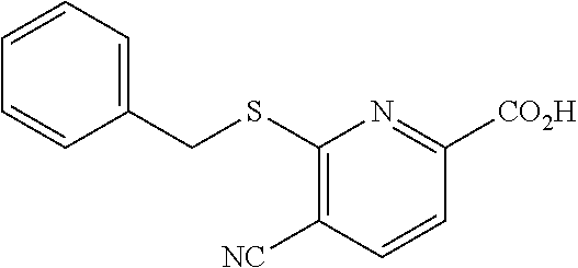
C1=CC=C(CSC2=C([NC])C=CC([CO2H])=N2)C=C1
